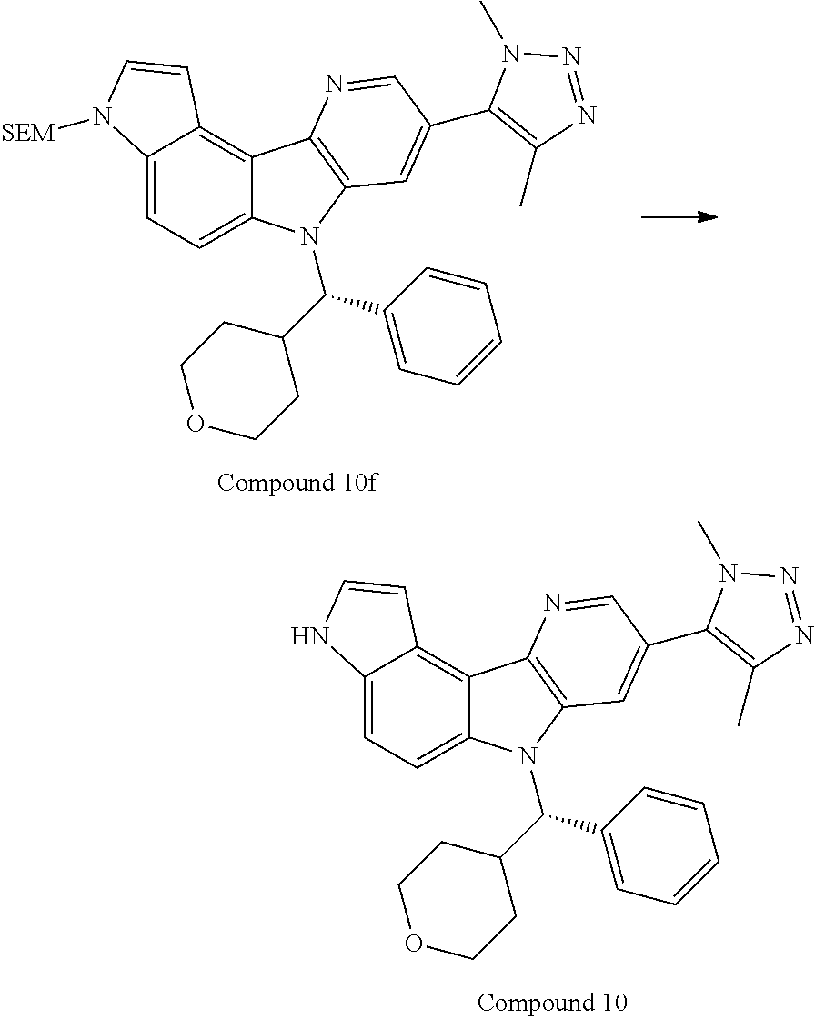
C12=C(C=C(C3=C(C)N=NN3C)C=N1)N(C(C1CCOCC1)C1=CC=CC=C1)C1=CC=C3C(=C21)C=CN3.C12=C(C=C(C3=C(C)N=NN3C)C=N1)N(C(C1CCOCC1)C1=CC=CC=C1)C1=CC=C3C(=C21)C=CN3[SEM]
